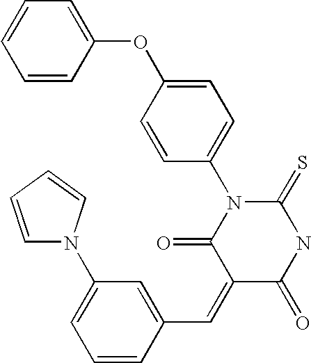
C1=CC=CC(OC2=CC=C(N3C(=O)C(=CC4=CC(N5C=CC=C5)=CC=C4)C(=O)NC3=S)C=C2)=C1
